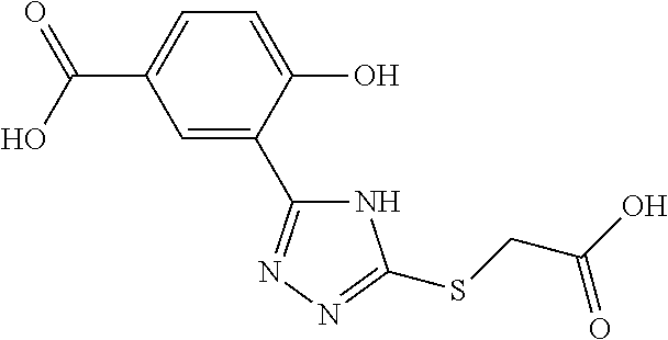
C1=C(O)C(C2=NN=C(SCC(O)=O)N2)=CC(C(=O)O)=C1
